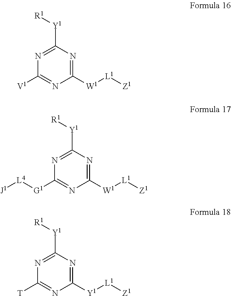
N1=C([Y1][R1])N=C([W1][L1][Z1])N=C1[V1].N1=C([Y1][R1])N=C([W1][L1][Z1])N=C1[G1][L4][J1].N1=C([Y1][R1])N=C([Y1][L1][Z1])N=C1[T]
